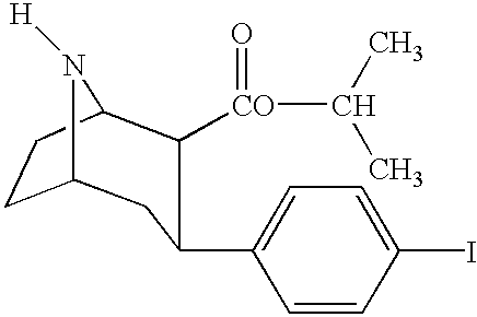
C12CCC(N1[H])C([CO](C(C)C)=O)C(C1=CC=C(I)C=C1)C2
